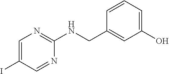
C1=CC=C(O)C=C1CNC1=NC=C(I)C=N1
